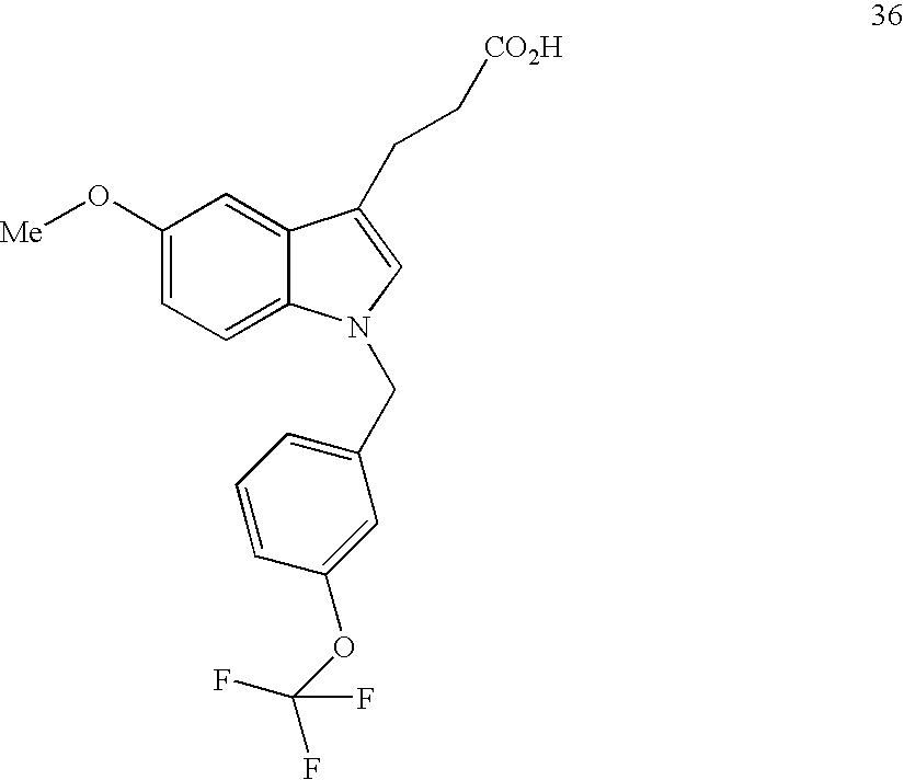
C1(O[Me])=CC=C2C(=C1)C(CC[CO2H])=CN2CC1=CC=CC(OC(F)(F)F)=C1
